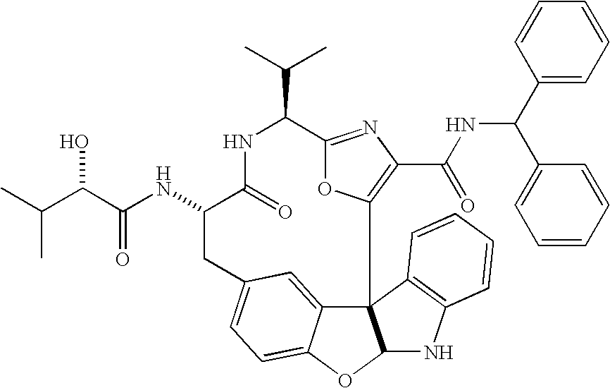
C123C4=CC(=CC=C4OC1NC1=C2C=CC=C1)CC(NC(=O)C(O)C(C)C)C(=O)NC(C(C)C)C1=NC(C(=O)NC(C2=CC=CC=C2)C2=CC=CC=C2)=C3O1
